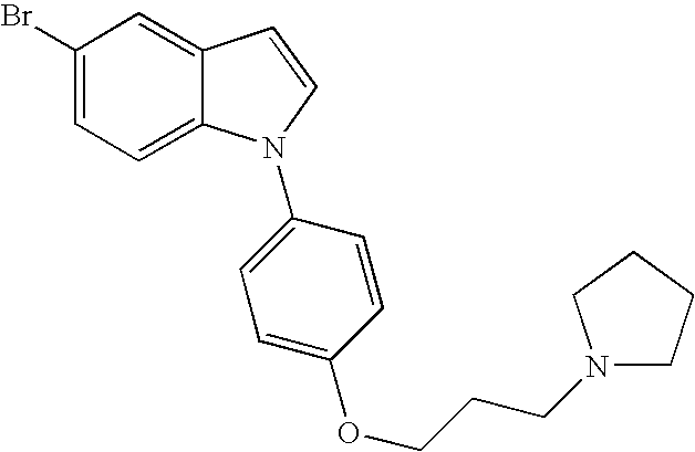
C1(Br)=CC=C2C(=C1)C=CN2C1=CC=C(OCCCN2CCCC2)C=C1
